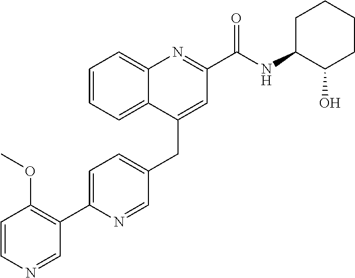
C1=C(C2=C(OC)C=CN=C2)N=CC(CC2=CC(C(NC3C(O)CCCC3)=O)=NC3=CC=CC=C23)=C1
